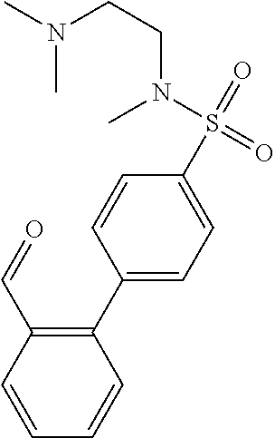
C1(C2=C(C=O)C=CC=C2)=CC=C(S(N(CCN(C)C)C)(=O)=O)C=C1
